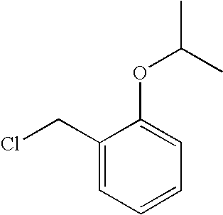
C1(CCl)=CC=CC=C1OC(C)C
